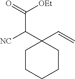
C(C(=O)[OEt])(C1(C=C)CCCCC1)[NC]
